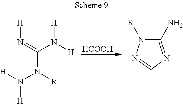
C1(N)=NC=NN1[R].[HCOOH].[H]N=C(N([H])[H])N([R])N([H])[H]
